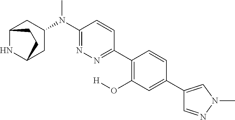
C12NC(CC(N(C3=NN=C(C4=C(O[H])C=C(C5=CN(C)N=C5)C=C4)C=C3)C)C1)CC2
